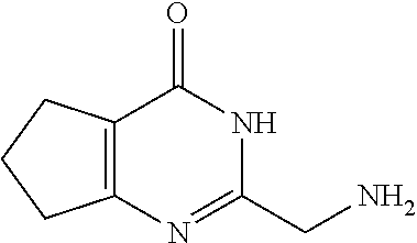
NCC1=NC2=C(C(=O)N1)CCC2
